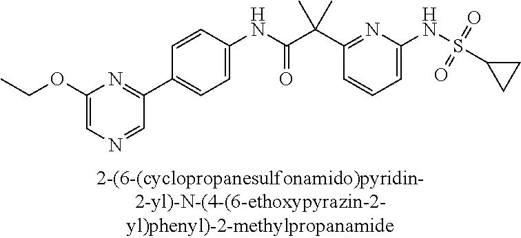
C1=C(NS(=O)(=O)C2CC2)N=C(C(C(NC2=CC=C(C3=NC(OCC)=CN=C3)C=C2)=O)(C)C)C=C1
